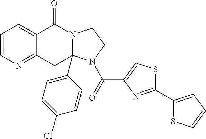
C1=CN=C2C(=C1)C(=O)N1C(C3=CC=C(Cl)C=C3)(C2)N(C(=O)C2=CSC(C3=CC=CS3)=N2)CC1
